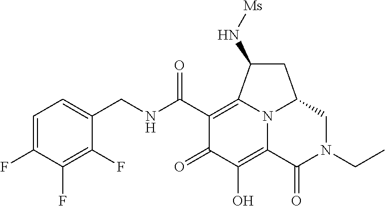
C1=C(F)C(F)=C(F)C(CNC(C2=C3C(N[Ms])CC4CN(CC)C(=O)C(=C(O)C2=O)N34)=O)=C1
